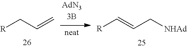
[R]CC=C.[R]C=CC[NHAd]
